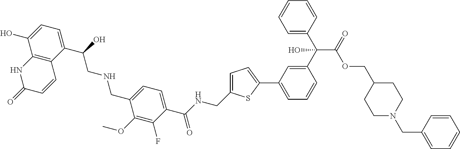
C1(C(CNCC2=CC=C(C(NCC3=CC=C(C4=CC=CC(C(C5=CC=CC=C5)(C(OCC5CCN(CC6=CC=CC=C6)CC5)=O)O)=C4)S3)=O)C(F)=C2OC)O)=CC=C(O)C2=C1C=CC(=O)N2
